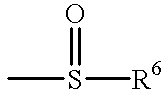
CS([R6])=O
